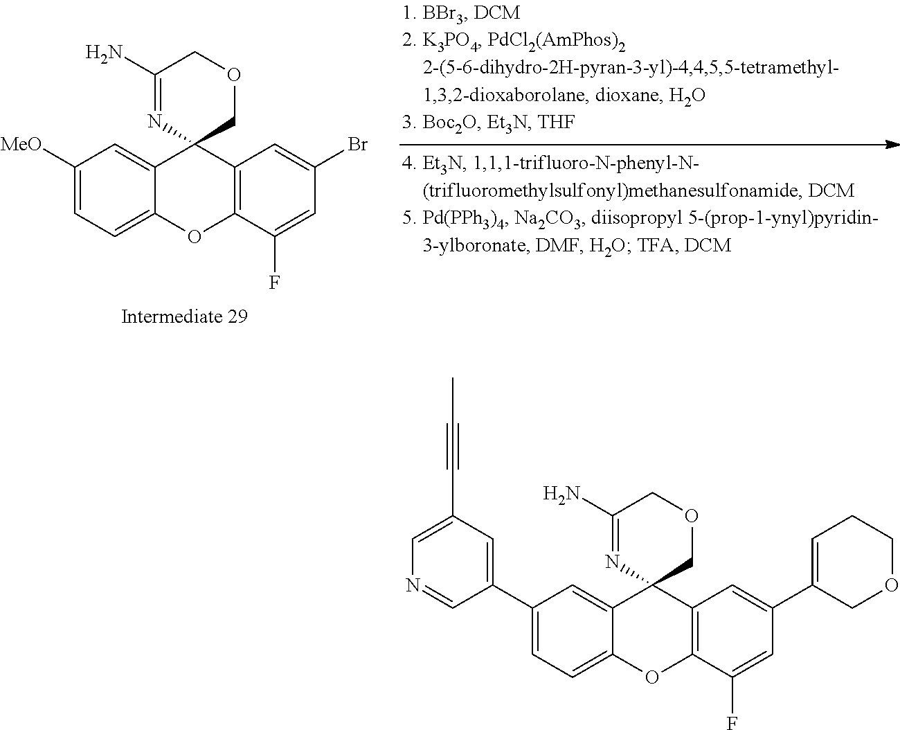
C1([MeO])=CC=C2C(=C1)C1(C3=C(O2)C(F)=CC(Br)=C3)COCC(N)=N1.C1(C2=CC(C#CC)=CN=C2)=CC=C2C(=C1)C1(C3=C(O2)C(F)=CC(C2=CCCOC2)=C3)COCC(N)=N1
